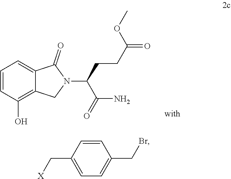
OC1=C2C(=CC=C1)C(=O)N(C(C(N)=O)CCC(=O)OC)C2.C1(C[X])=CC=C(CBr)C=C1
